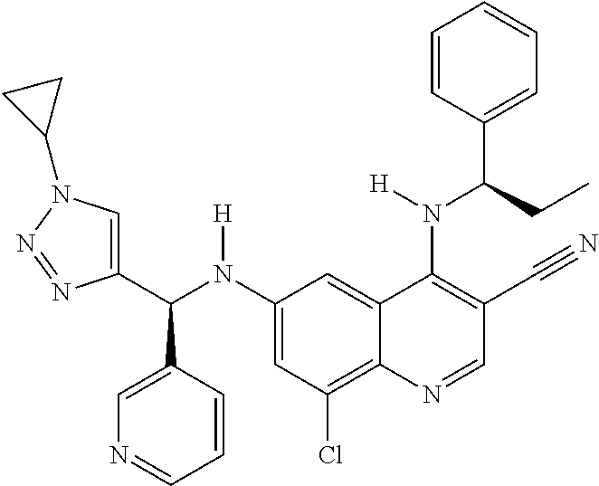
C1(N(C(C2=CN(C3CC3)N=N2)C2=CN=CC=C2)[H])=CC(Cl)=C2C(=C1)C(N(C(C1=CC=CC=C1)CC)[H])=C(C#N)C=N2
